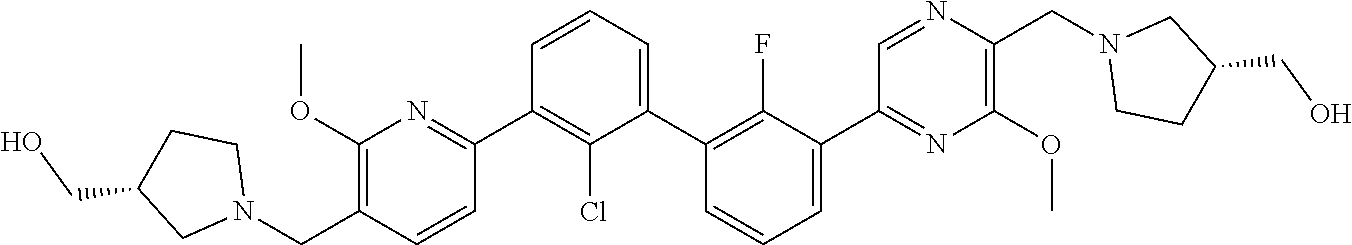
C1(C2=NC(OC)=C(CN3CCC(CO)C3)C=C2)=C(Cl)C(C2=C(F)C(C3=NC(OC)=C(CN4CCC(CO)C4)N=C3)=CC=C2)=CC=C1
